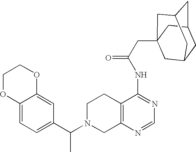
C1N(C(C2=CC=C3C(=C2)OCCO3)C)CC2=C(C1)C(NC(=O)CC13CC4CC(CC(C1)C4)C3)=NC=N2
